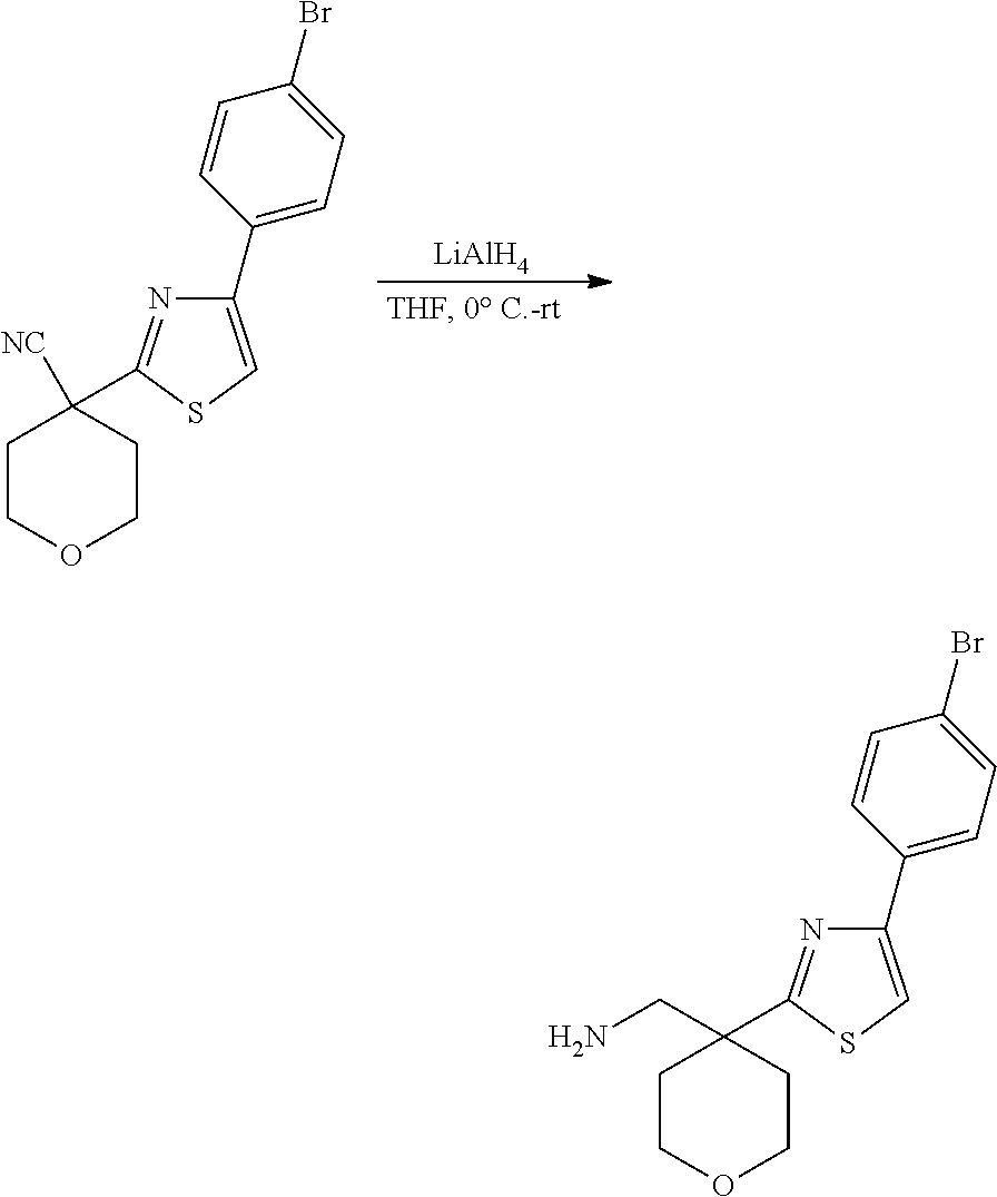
[LiAlH4].C1COCCC1([NC])C1=NC(C2=CC=C(Br)C=C2)=CS1.C1COCCC1(CN)C1=NC(C2=CC=C(Br)C=C2)=CS1
